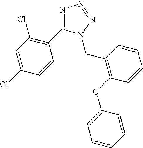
N1=C(C2=C(Cl)C=C(Cl)C=C2)N(CC2=C(OC3=CC=CC=C3)C=CC=C2)N=N1
